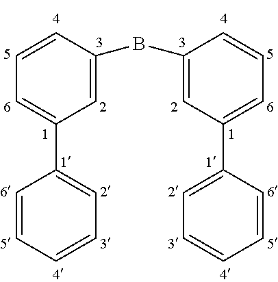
C1(C2=CC=CC=C2)=CC=CC(BC2=CC(C3=CC=CC=C3)=CC=C2)=C1
